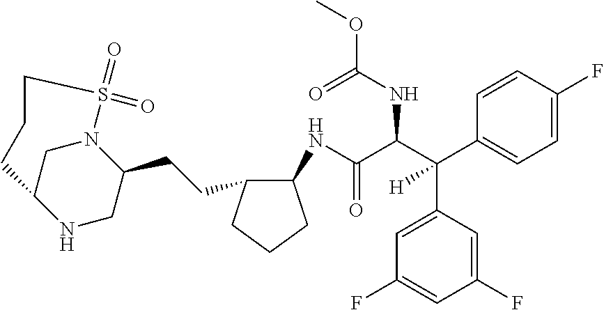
C(C(C(C1=CC=C(F)C=C1)(C1=CC(F)=CC(F)=C1)[H])NC(=O)OC)(=O)NC1C(CCC2CNC3CN2S(=O)(=O)CCC3)CCC1
